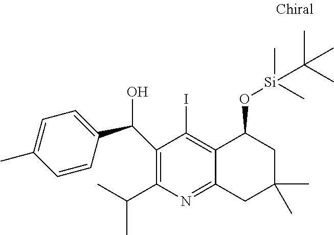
C1(C(O)C2=CC=C(C)C=C2)=C(C(C)C)N=C2C(=C1I)C(O[Si](C)(C)C(C)(C)C)CC(C)(C)C2
